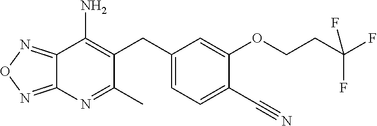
C1(CC2=C(N)C3=NON=C3N=C2C)=CC=C(C#N)C(OCCC(F)(F)F)=C1
